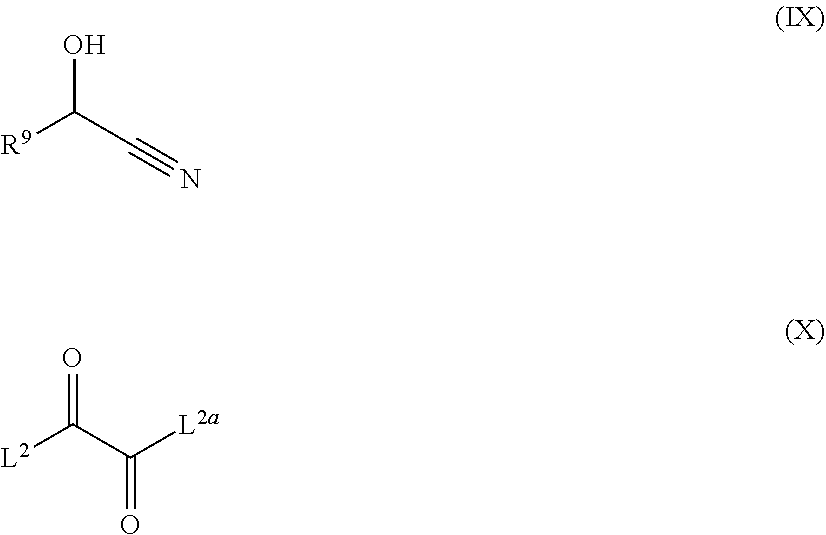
OC(C#N)[R9].O=C(C([L2a])=O)[L2]
